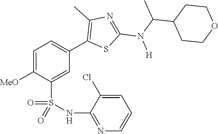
C1=C([MeO])C(S(NC2=NC=CC=C2Cl)(=O)=O)=CC(C2=C(C)N=C(N(C(C)C3CCOCC3)[H])S2)=C1
